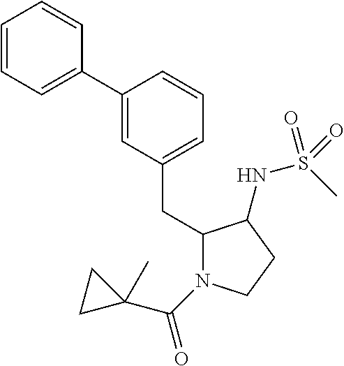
C1(C2=CC=CC=C2)=CC(CC2N(C(C3(C)CC3)=O)CCC2NS(C)(=O)=O)=CC=C1
